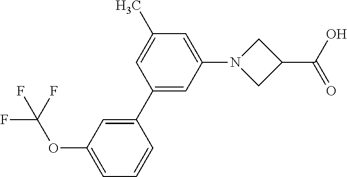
C1=C(OC(F)(F)F)C=C(C2=CC(N3CC(C(O)=O)C3)=CC(C)=C2)C=C1
